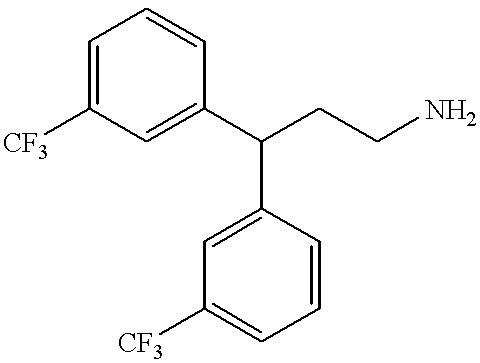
C1=C([CF3])C=C(C(CCN)C2=CC([CF3])=CC=C2)C=C1
